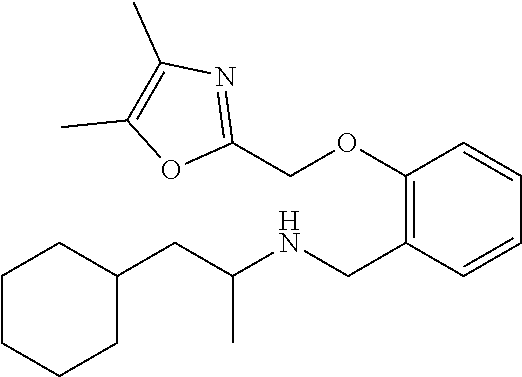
C1(CC(NCC2=C(OCC3=NC(C)=C(C)O3)C=CC=C2)C)CCCCC1
